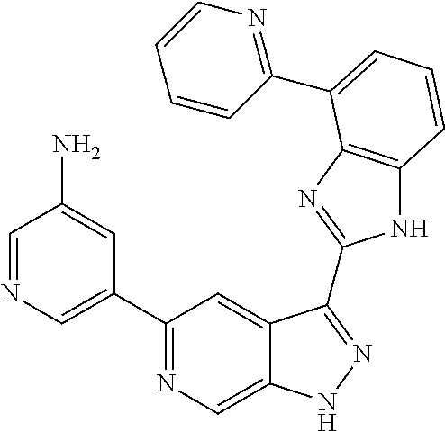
C1=NC=C(C2=NC=C3C(=C2)C(C2=NC4=C(N2)C=CC=C4C2=NC=CC=C2)=NN3)C=C1N
